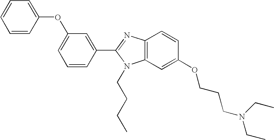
C1(C2=NC3=C(N2CCCC)C=C(OCCCN(CC)CC)C=C3)=CC(OC2=CC=CC=C2)=CC=C1
